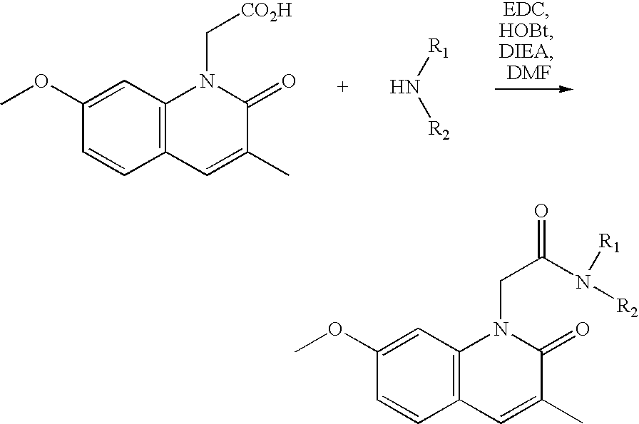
[R1]N[R2].C12=C(C=C(OC)C=C1)N(C[CO2H])C(=O)C(C)=C2.C12=C(C=C(OC)C=C1)N(CC(=O)N([R2])[R1])C(=O)C(C)=C2
